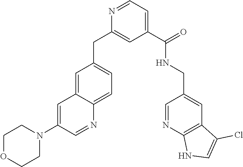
C1=C2C(=CC=C1CC1=CC(C(NCC3=CC4=C(N=C3)NC=C4Cl)=O)=CC=N1)N=CC(N1CCOCC1)=C2
